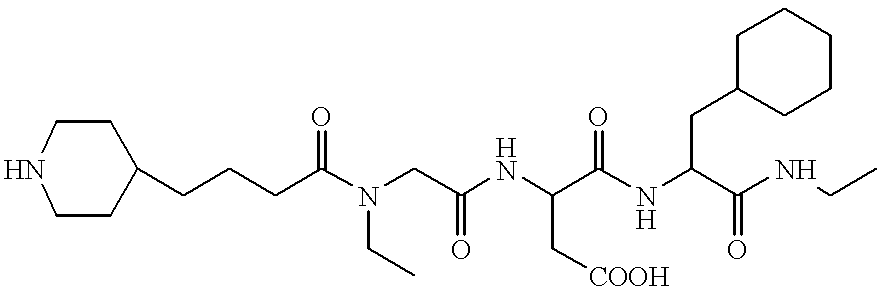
C1(CCCC(N(CC(NC(C(NC(CC2CCCCC2)C(NCC)=O)=O)C[COOH])=O)CC)=O)CCNCC1
